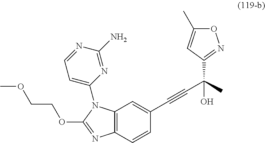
C12=C(C=CC(C#CC(O)(C3=NOC(C)=C3)C)=C1)N=C(OCCOC)N2C1=CC=NC(N)=N1
